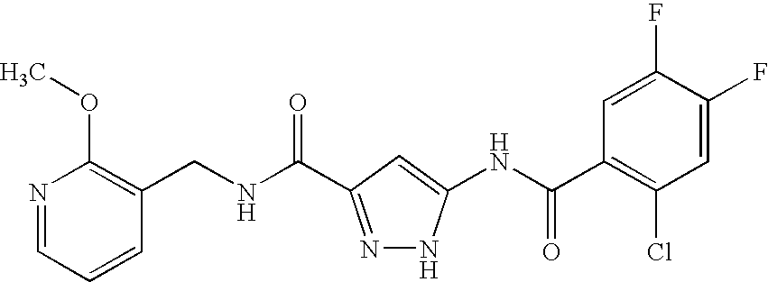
N(C(=O)C1=NNC(NC(C2=C(Cl)C=C(F)C(F)=C2)=O)=C1)CC1=C(OC)N=CC=C1
